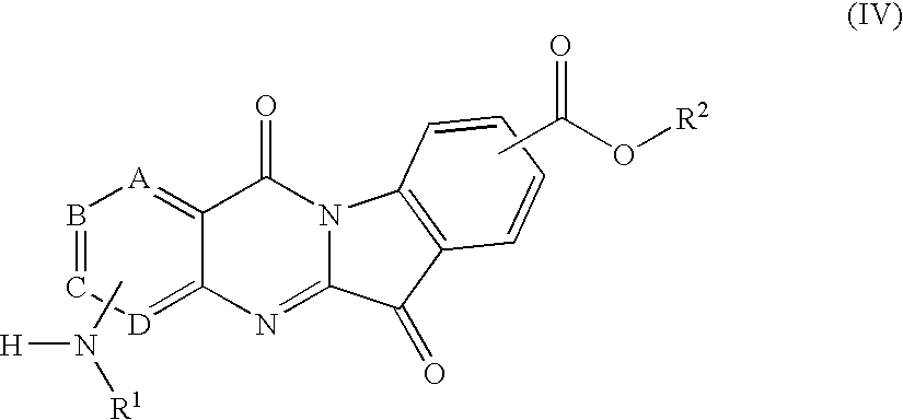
B1=C[D]=C2C(=[A]1)C(=O)N1C(=N2)C(=O)C2=C1C=CC=C2.CN([H])[R1].CC(O[R2])=O
